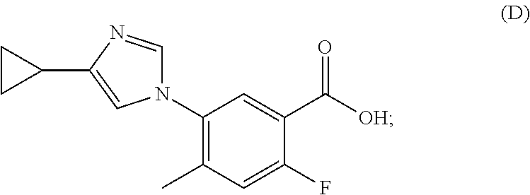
C1(N2C=NC(C3CC3)=C2)=C(C)C=C(F)C(C([OH])=O)=C1
